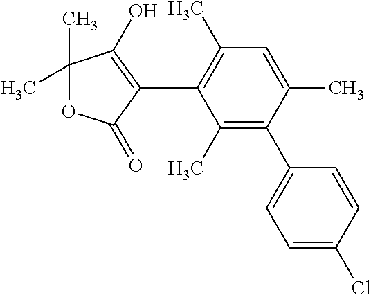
C1=C(C)C(C2=CC=C(Cl)C=C2)=C(C)C(C2=C(O)C(C)(C)OC2=O)=C1C
